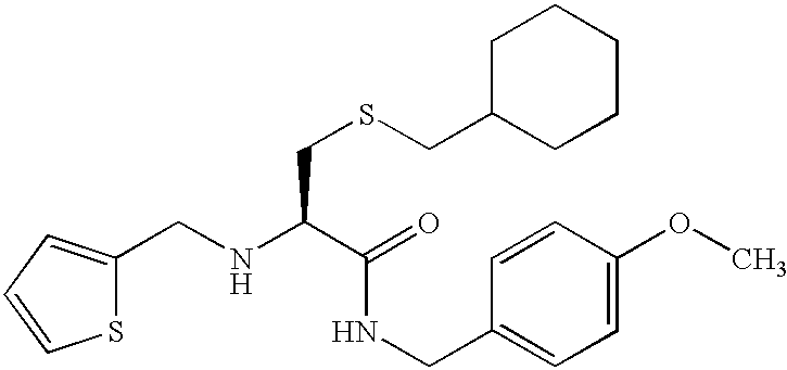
S1C(CNC(C(=O)NCC2=CC=C(OC)C=C2)CSCC2CCCCC2)=CC=C1
